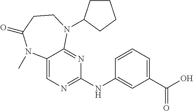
C12=CN=C(NC3=CC(C(O)=O)=CC=C3)N=C1N(C1CCCC1)CCC(=O)N2C
